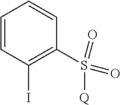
C1=CC(I)=C(S(=O)(=O)[Q])C=C1
